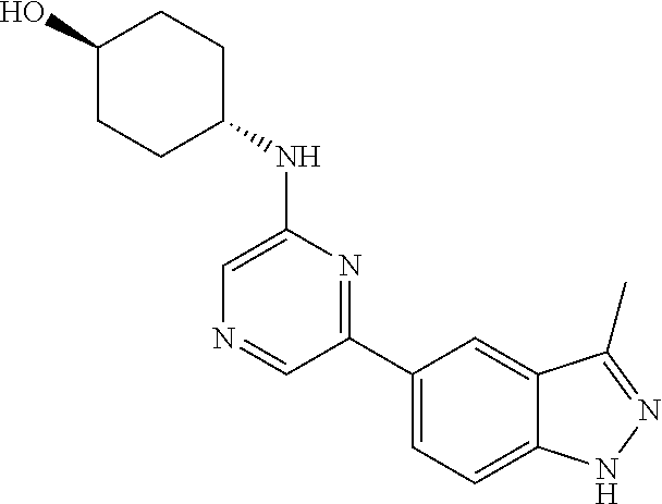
C1(C2=CC=C3C(=C2)C(C)=NN3)=NC(NC2CCC(O)CC2)=CN=C1
